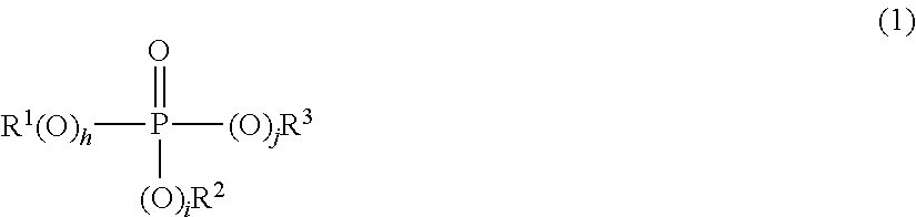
[R1(O)h]P([(O)jR3])(=O)[(O)iR2]
